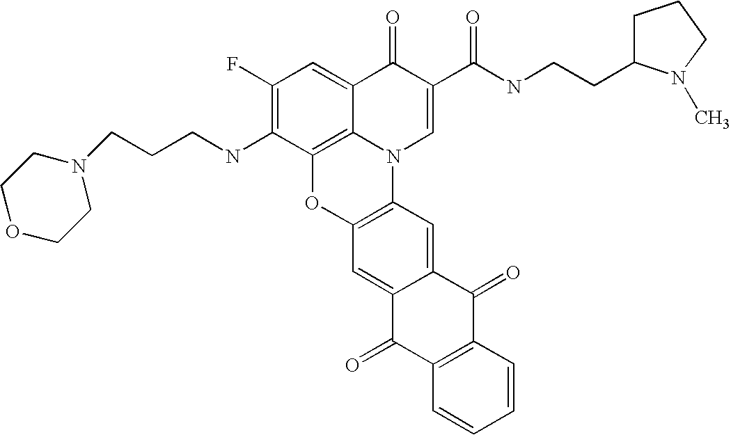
C1(F)=C(NCCCN2CCOCC2)C2=C3C(=C1)C(=O)C(C(=O)NCCC1CCCN1C)=CN3C1=C(O2)C=C2C(=C1)C(=O)C1=C(C2=O)C=CC=C1
